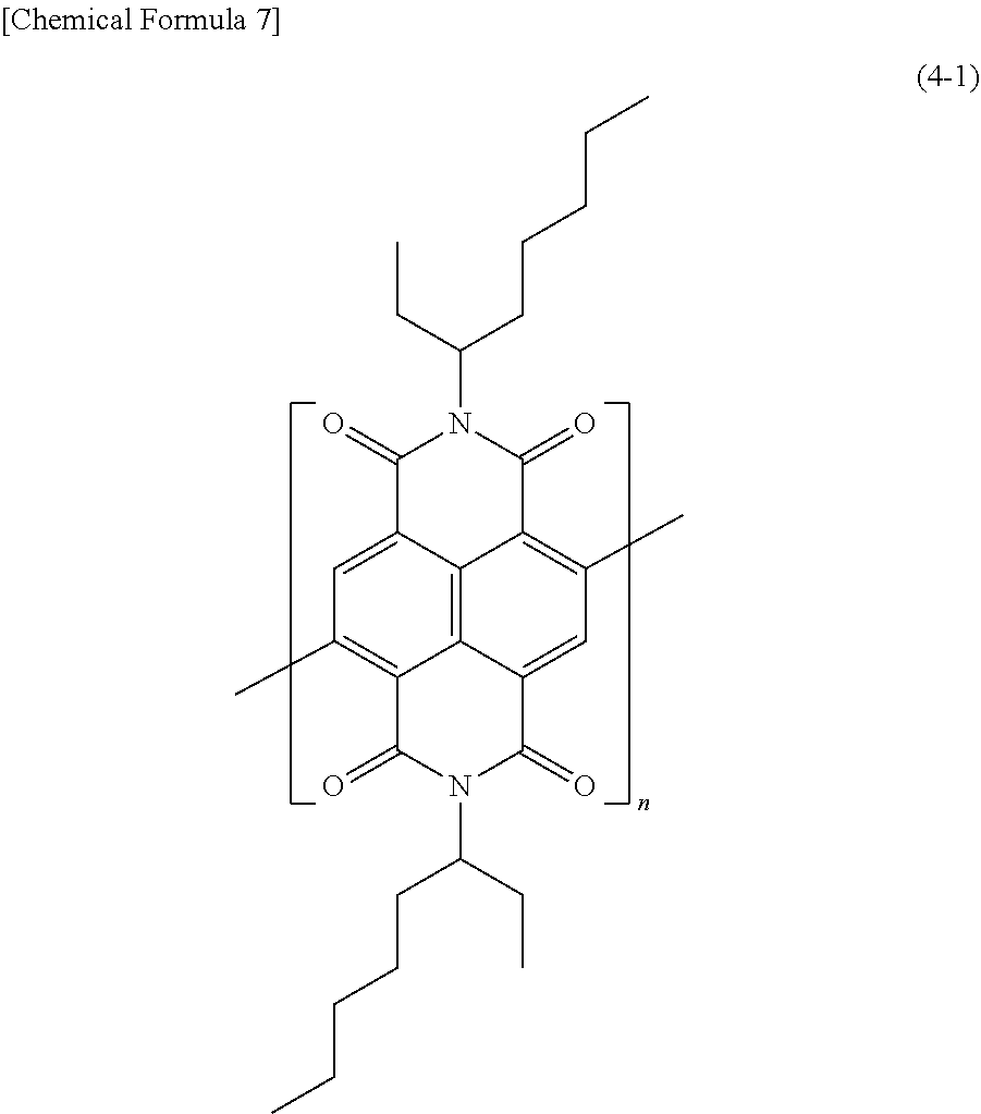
C1=C2C3=C4C(=C1C)C(=O)N(C(CC)CCCCC)C(=O)C4=CC(C)=C3C(=O)N(C(CC)CCCCC)C2=O
